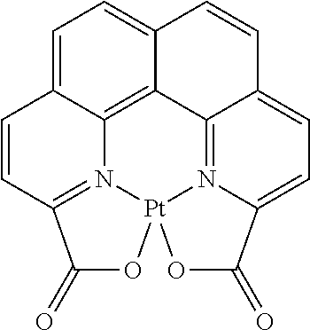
C1=C2C3=C4C(=C1)C=CC1=CC=C5N(=C41)[Pt]1(OC(=O)C(=N31)C=C2)OC5=O
